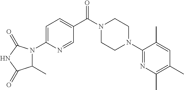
C1=C(N2C(C)C(=O)NC2=O)N=CC(C(N2CCN(C3=NC(C)=C(C)C=C3C)CC2)=O)=C1
